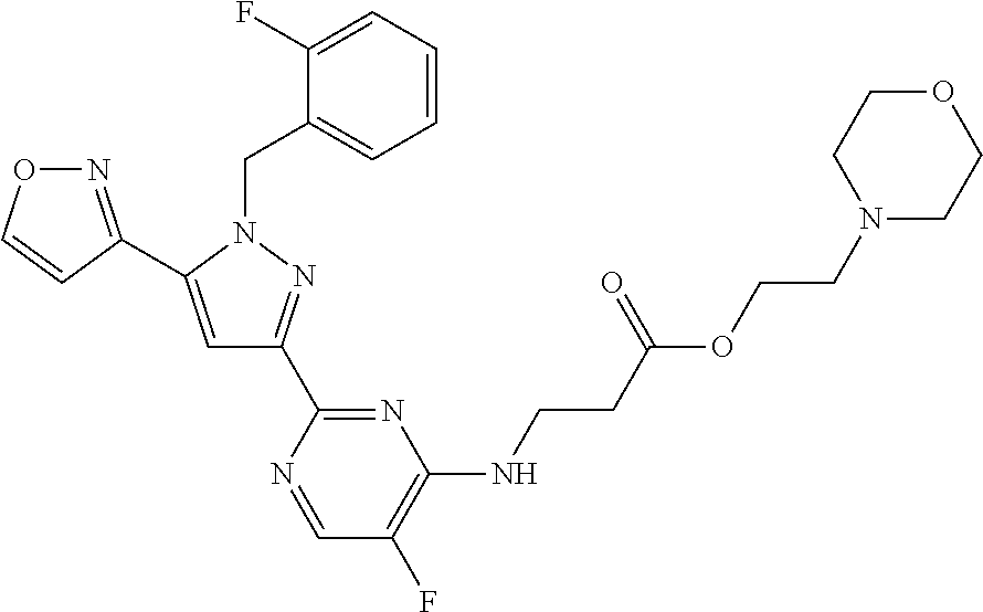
N1=C(C2=CC(C3=NC(NCCC(OCCN4CCOCC4)=O)=C(F)C=N3)=NN2CC2=CC=CC=C2F)C=CO1
